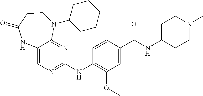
C12=CN=C(NC3=C(OC)C=C(C(NC4CCN(C)CC4)=O)C=C3)N=C1N(C1CCCCC1)CCC(=O)N2
